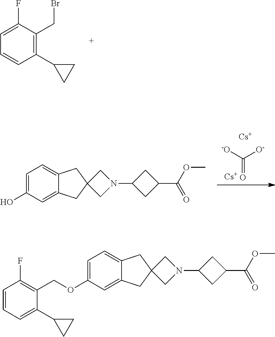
BrCC1=C(C2CC2)C=CC=C1F.[-O]C([O-])=O.[Cs].[Cs].C1=C(O)C=C2C(=C1)CC1(C2)CN(C2CC(C(OC)=O)C2)C1.C1=C(OCC2=C(F)C=CC=C2C2CC2)C=C2C(=C1)CC1(C2)CN(C2CC(C(OC)=O)C2)C1
